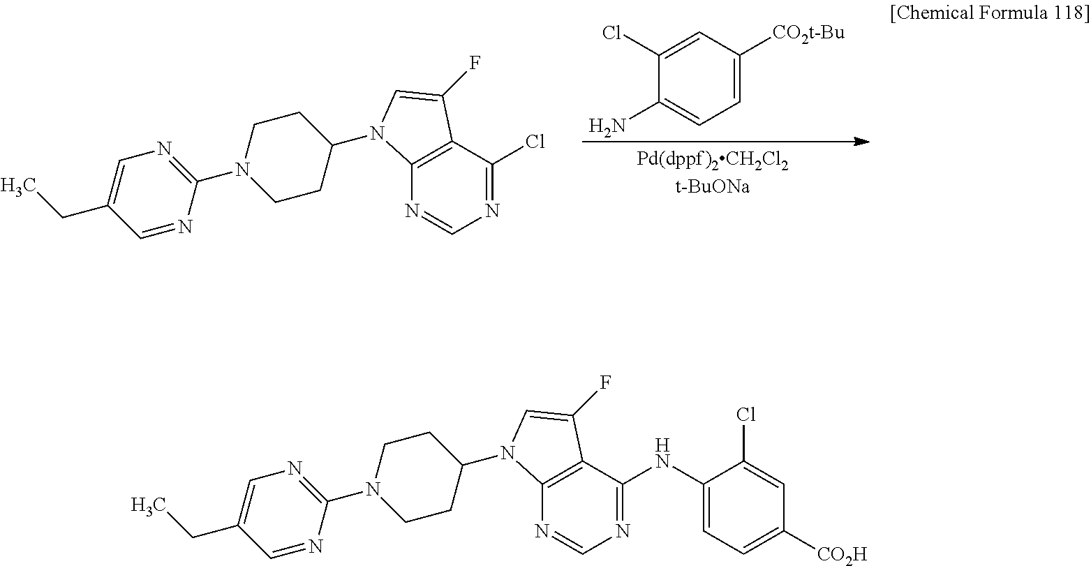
C1=C([CO2t-Bu])C=C(Cl)C(N)=C1.N1=C(Cl)C2=C(N=C1)N(C1CCN(C3=NC=C(CC)C=N3)CC1)C=C2F.N1=C(NC2=CC=C([CO2H])C=C2Cl)C2=C(N=C1)N(C1CCN(C3=NC=C(CC)C=N3)CC1)C=C2F
